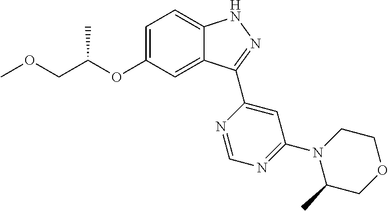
C1=C(OC(COC)C)C=C2C(=C1)NN=C2C1=CC(N2C(C)COCC2)=NC=N1
